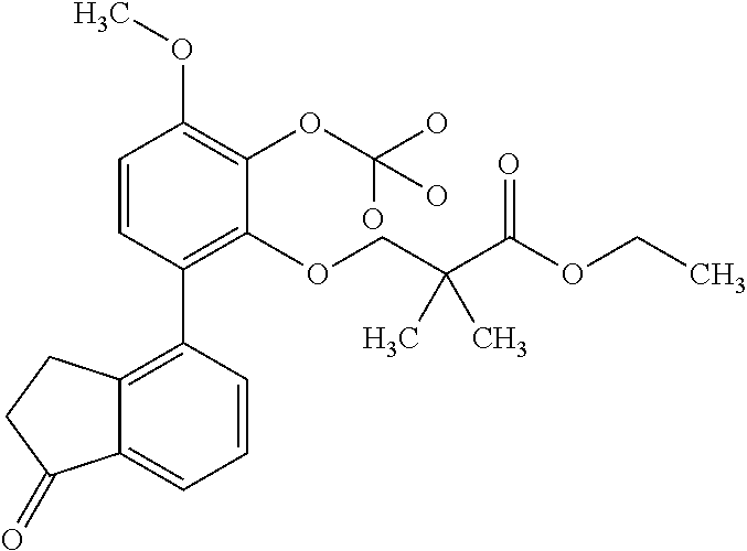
C1=CC(C2=C3C(=CC=C2)C(=O)CC3)=C(OCC(C(OCC)=O)(C)C)C(OC(O)(O)O)=C1OC
